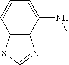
C1=C(NC)C2=C(C=C1)SC=N2
